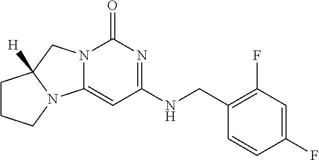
C1(CNC2=NC(=O)N3C(=C2)N2C([H])(C3)CCC2)=C(F)C=C(F)C=C1
